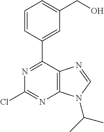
C1=CC(C2=NC(Cl)=NC3=C2N=CN3C(C)C)=CC(CO)=C1
